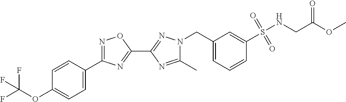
C1(C)=NC(C2=NC(C3=CC=C(OC(F)(F)F)C=C3)=NO2)=NN1CC1=CC=CC(S(NCC(OC)=O)(=O)=O)=C1
